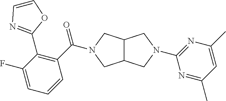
C12C(CN(C(=O)C3=C(C4=NC=CO4)C(F)=CC=C3)C1)CN(C1=NC(C)=CC(C)=N1)C2
